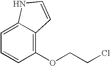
C1=CC(OCCCl)=C2C(=C1)NC=C2
